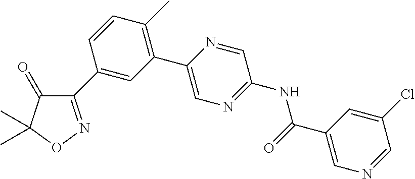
C1(=O)C(C2=CC(C3=CN=C(NC(C4=CN=CC(Cl)=C4)=O)C=N3)=C(C)C=C2)=NOC1(C)C
